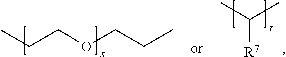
C(COCCC)C.C(C)(C)[R7]
